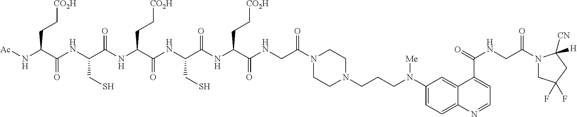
C1CN(CCCN(C2=CC=C3C(=C2)C(C(=O)NCC(N2CC(F)(F)CC2([CN])[H])=O)=CC=N3)[Me])CCN1C(CNC(C(NC(C(NC(=O)C(NC(C(NC(C(N[Ac])CC[CO2H])=O)CS)=O)CC[CO2H])CS)=O)CC[CO2H])=O)=O
